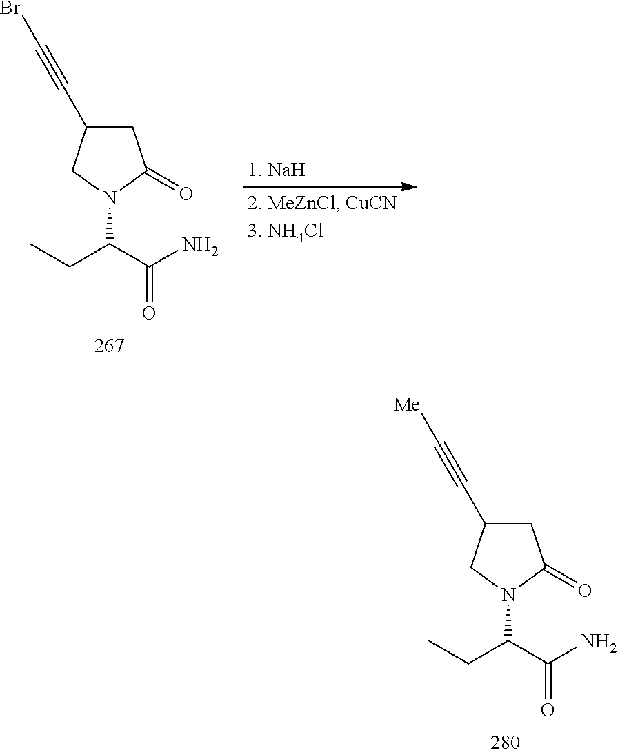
C1C(C#CBr)CN(C(C(N)=O)CC)C1=O.C1C(C#C[Me])CN(C(C(N)=O)CC)C1=O
